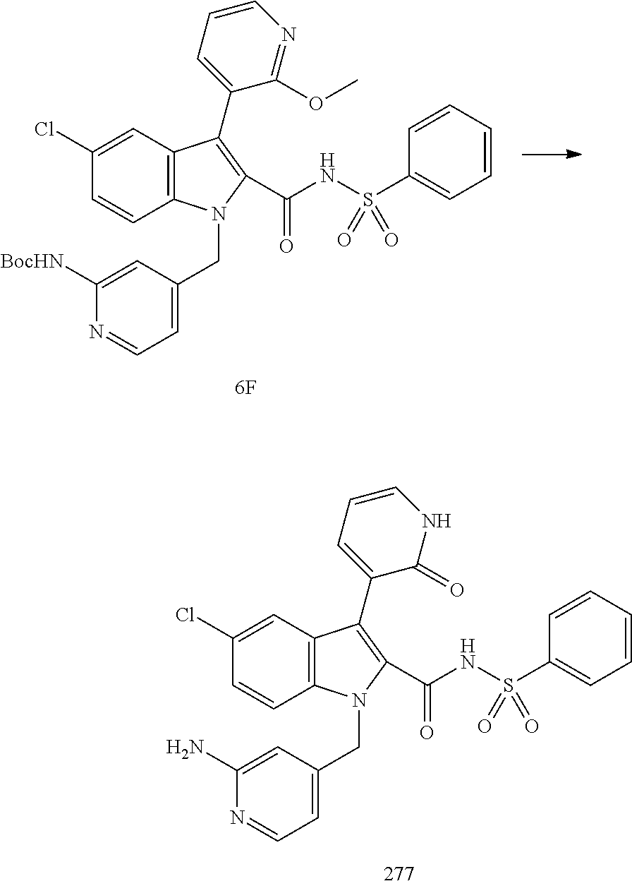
C1(Cl)=CC2=C(C=C1)N(CC1=CC=NC([BocHN])=C1)C(C(NS(C1=CC=CC=C1)(=O)=O)=O)=C2C1=CC=CN=C1OC.C1(Cl)=CC2=C(C=C1)N(CC1=CC=NC(N)=C1)C(C(NS(C1=CC=CC=C1)(=O)=O)=O)=C2C1=CC=CNC1=O
